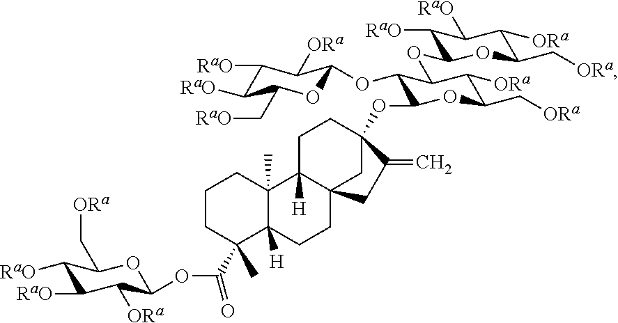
C1CC(C)(C(OC2C([ORa])C([RaO])C([RaO])C(C[ORa])O2)=O)C2([H])C(C)(C1)C1([H])C3(CC2)CC(OC2C(OC4OC(C[RaO])C([RaO])C([RaO])C4[ORa])C(OC4C([RaO])C([RaO])C([ORa])C(C[ORa])O4)C([ORa])C(C[ORa])O2)(CC1)C(=C)C3
